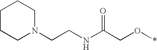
C1CCN(CCNC(CO*)=O)CC1
